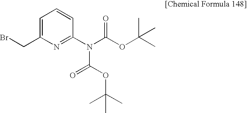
C1=C(CBr)N=C(N(C(OC(C)(C)C)=O)C(OC(C)(C)C)=O)C=C1
